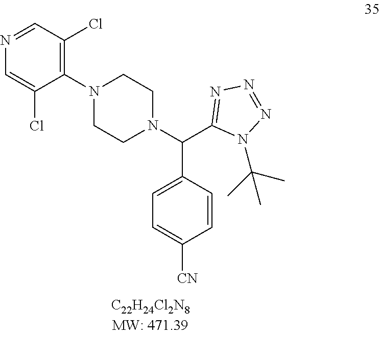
C1=C(Cl)C(N2CCN(C(C3=NN=NN3C(C)(C)C)C3=CC=C([CN])C=C3)CC2)=C(Cl)C=N1
